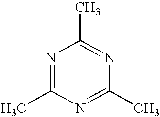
N1=C(C)N=C(C)N=C1C
